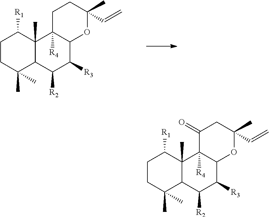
C1CC(C)(C)C2C(C)(C1[R1])C1([R4])C(C([R3])C2[R2])OC(C)(C=C)CC1.C1CC(C)(C)C2C(C)(C1[R1])C1([R4])C(C([R3])C2[R2])OC(C)(C=C)CC1=O
